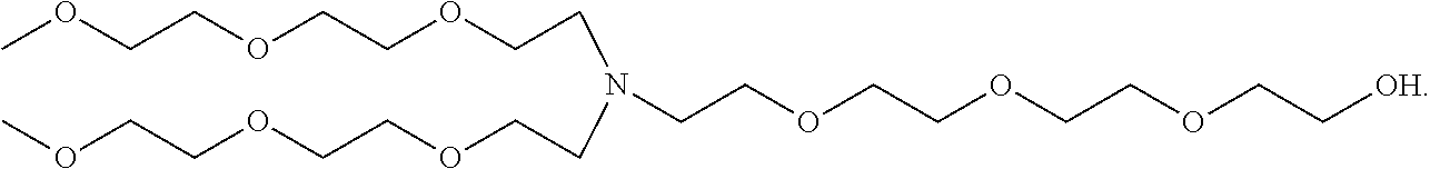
COCCOCCOCCN(CCOCCOCCOC)CCOCCOCCOCC[OH]
